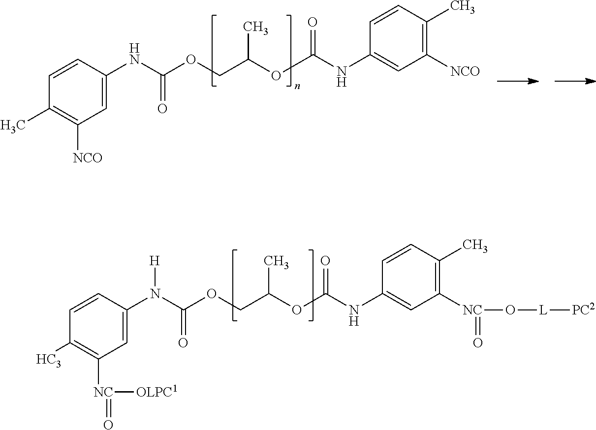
C1=C(NC(OCC(OC(NC2=CC([NCO])=C(C)C=C2)=O)C)=O)C=CC(C)=C1[NCO].C1=C(N(C(OCC(OC(NC2=CC([NC](O[L][PC2])=O)=C(C)C=C2)=O)C)=O)[H])C=CC([HC3])=C1[NC]([OLPC1])=O
